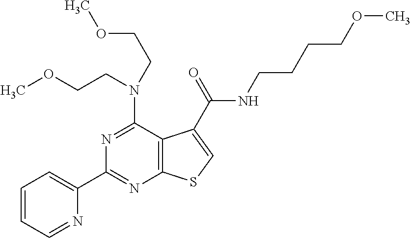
C1=CC=NC(C2=NC3=C(C(N(CCOC)CCOC)=N2)C(C(=O)NCCCCOC)=CS3)=C1
